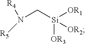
N(C[Si]([OR1])([OR3])[OR2])([R4])[R5]
